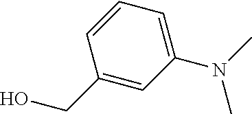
C1(N(C)C)=CC=CC(CO)=C1
